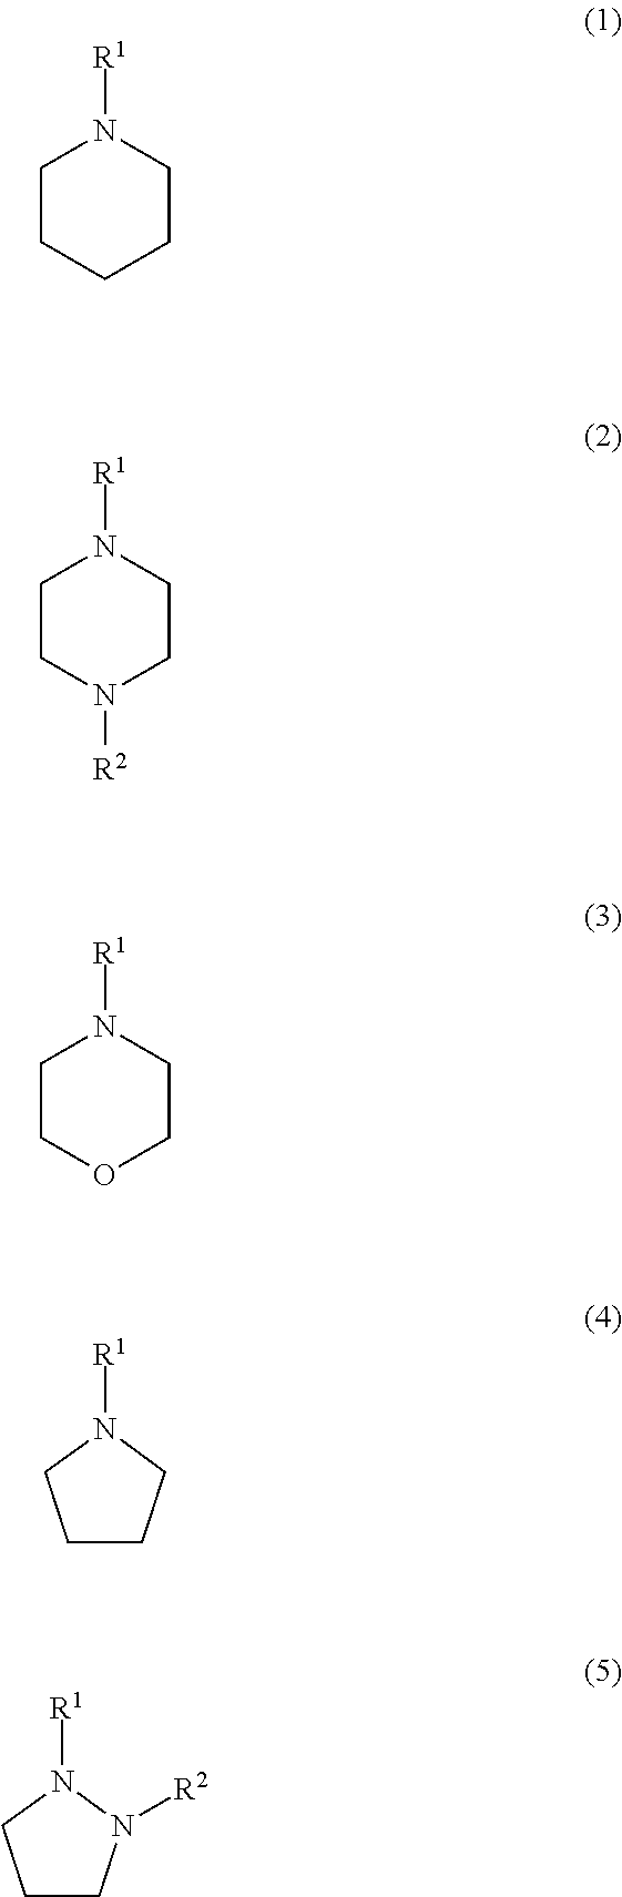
C1CCCCN1[R1].C1CN([R2])CCN1[R1].C1COCCN1[R1].N1([R1])CCCC1.N1([R1])CCCN1[R2]
